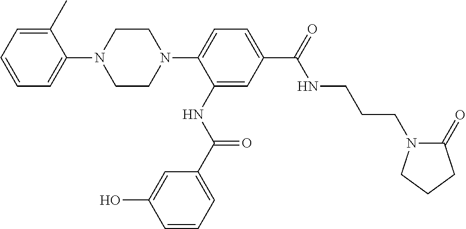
C1=C(C)C(N2CCN(C3=CC=C(C(NCCCN4C(=O)CCC4)=O)C=C3NC(=O)C3=CC=CC(O)=C3)CC2)=CC=C1
